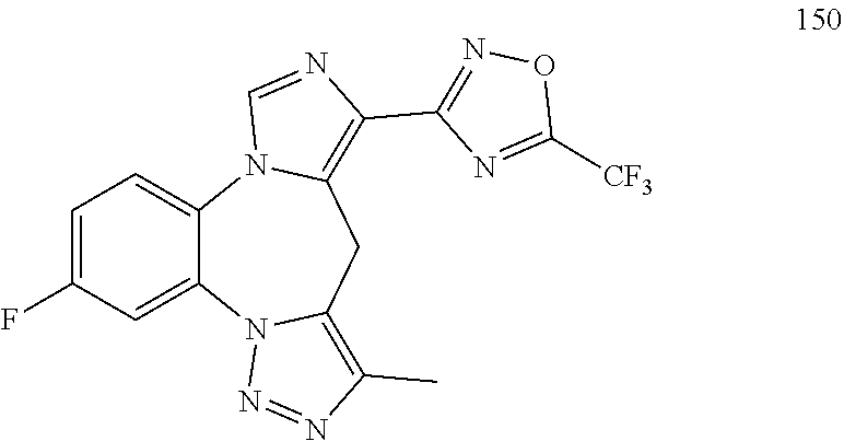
C1=C(F)C=C2C(=C1)N1C(=C(C3=NOC([CF3])=N3)N=C1)CC1=C(C)N=NN21
